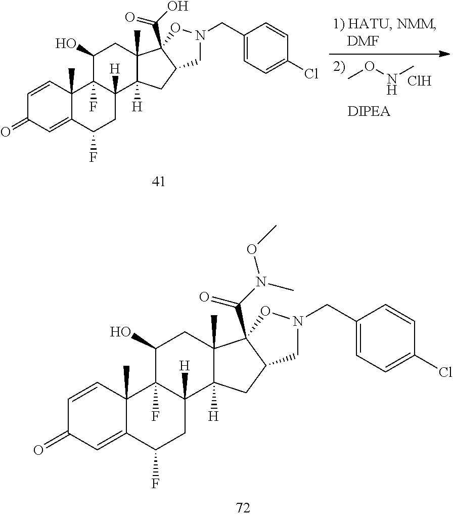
C1=CC2(C)C(=CC1=O)C(F)CC1([H])C2(F)C(O)CC2(C)C1([H])CC1C2(C(N(OC)C)=O)ON(CC2=CC=C(Cl)C=C2)C1.C1=CC2(C)C(=CC1=O)C(F)CC1([H])C2(F)C(O)CC2(C)C1([H])CC1C2(C(O)=O)ON(CC2=CC=C(Cl)C=C2)C1.CONC.Cl
